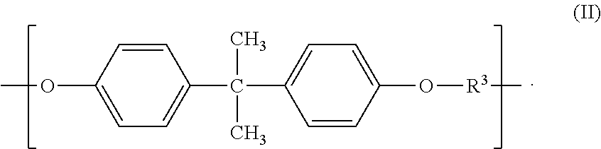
COC1=CC=C(C(C)(C)C2=CC=C(O[R3]C)C=C2)C=C1
